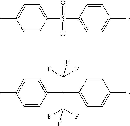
C1(S(C2=CC=C(C)C=C2)(=O)=O)=CC=C(C)C=C1.C1(C(C2=CC=C(C)C=C2)(C(F)(F)F)C(F)(F)F)=CC=C(C)C=C1
